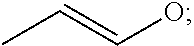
CC=CO
